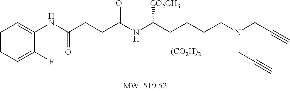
[(CO2H)2].C1=CC=C(F)C(NC(CCC(NC(CCCCN(CC#C)CC#C)[CO2CH3])=O)=O)=C1
